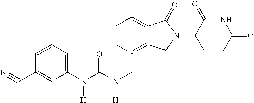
C1=CC(CN(C(=O)N(C2=CC=CC(C#N)=C2)[H])[H])=C2C(=C1)C(=O)N(C1CCC(=O)NC1=O)C2
